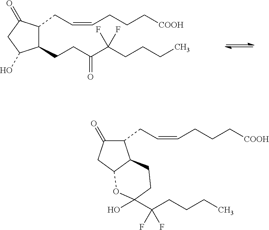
C1(CCC(C(CCCC)(F)F)=O)C(CC=CCCC[COOH])C(=O)CC1O.C1(=O)CC2C(CCC(O)(C(CCCC)(F)F)O2)C1CC=CCCC[COOH]
